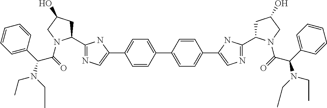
C1(C2=NC=C(C3=CC=C(C4=CC=C(C5=CN=C(C6CC(O)CN6C(=O)C(C6=CC=CC=C6)N(CC)CC)N5)C=C4)C=C3)N2)CC(O)CN1C(=O)C(C1=CC=CC=C1)N(CC)CC
